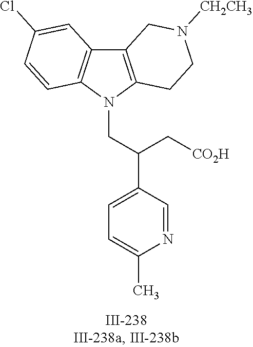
N1(CC(C2=CC=C(C)N=C2)C[CO2H])C2=C(C3=C1C=CC(Cl)=C3)CN([CH2CH3])CC2
